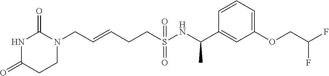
C(=CCCS(NC(C1=CC(OCC(F)F)=CC=C1)C)(=O)=O)CN1C(=O)NC(=O)CC1
